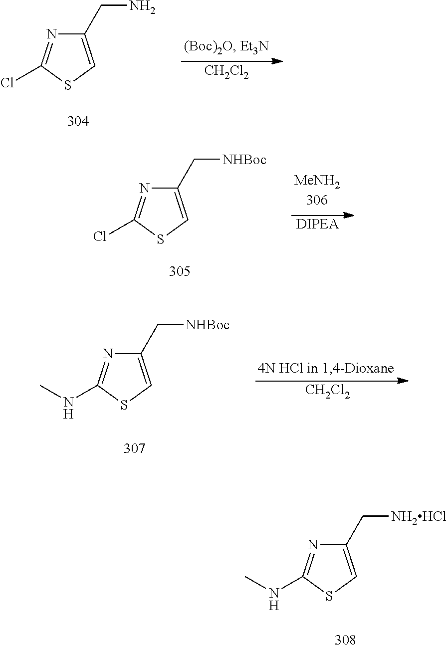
C1(CN)=CSC(Cl)=N1.[CH2Cl2].C1(C[NHBoc])=CSC(Cl)=N1.[DIPEA].C1(C[NHBoc])=CSC(NC)=N1.[CH2Cl2].C1(C[NH2HCl])=CSC(NC)=N1
